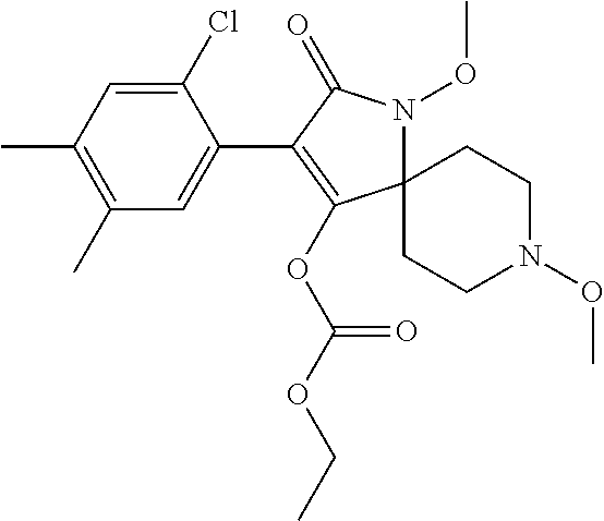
C12(N(OC)C(=O)C(C3=CC(C)=C(C)C=C3Cl)=C1OC(=O)OCC)CCN(OC)CC2
